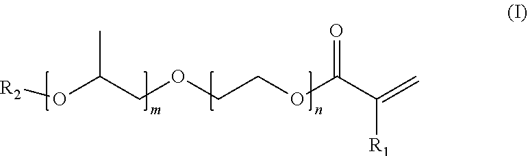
O(C(COCCOC(C(=C)[R1])=O)C)[R2]
